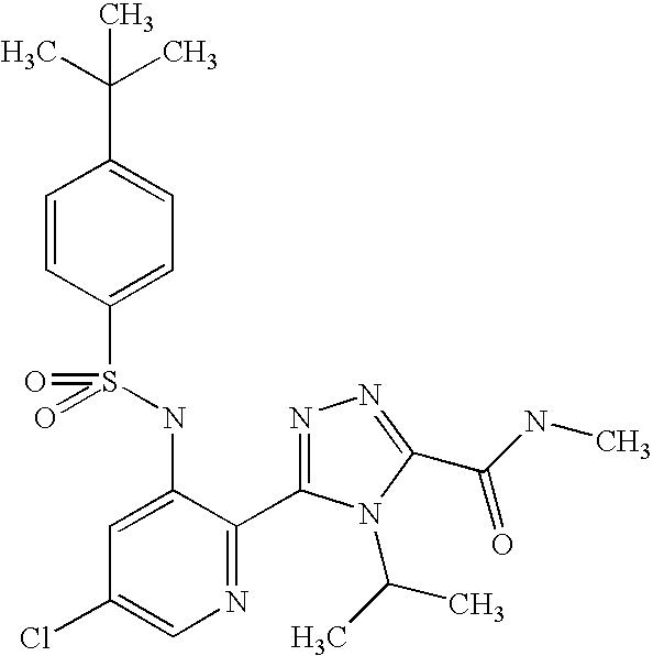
C1=CC(S(=O)(NC2=CC(Cl)=CN=C2C2=NN=C(C(=O)NC)N2C(C)C)=O)=CC=C1C(C)(C)C
